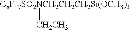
[C8F17SO2NCH2CH2CH2Si(OCH3)3][CH2CH3]
